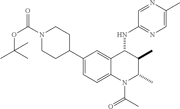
C1(C2CCN(C(OC(C)(C)C)=O)CC2)=CC=C2C(=C1)C(NC1=NC=C(C)N=C1)C(C)C(C)N2C(=O)C
